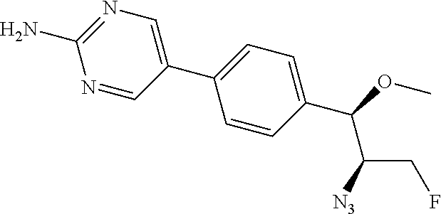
C1(C(C([N3])CF)OC)=CC=C(C2=CN=C(N)N=C2)C=C1
